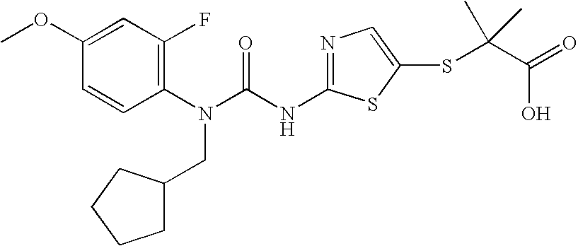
C1(OC)=CC(F)=C(N(C(NC2=NC=C(SC(C(=O)O)(C)C)S2)=O)CC2CCCC2)C=C1
